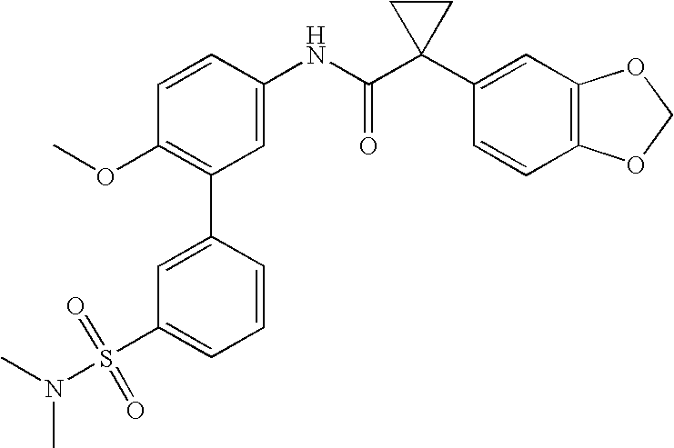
C1=CC(NC(C2(C3=CC4=C(C=C3)OCO4)CC2)=O)=CC(C2=CC(S(=O)(=O)N(C)C)=CC=C2)=C1OC
